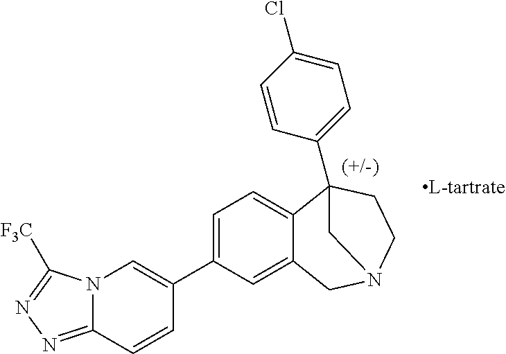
C1=C(C2=CN3C(=NN=C3[F3C])C=C2)C=C2C(=C1)C1(C3=CC=C(Cl)C=C3)CCN(C2)C1
